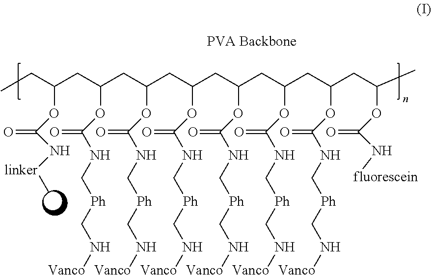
C(CC(CC(CC(CC(CC(CC(CC(C)OC(=O)N[fluorescein])OC(=O)NC[Ph]CN[Vanco])OC(=O)NC[Ph]CN[Vanco])OC(=O)NC[Ph]CN[Vanco])OC(=O)NC[Ph]CN[Vanco])OC(=O)NC[Ph]CN[Vanco])OC(=O)NC[Ph]CN[Vanco])(CC)OC(=O)N[linker]C
